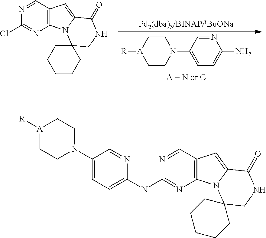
N1=CC2=C(N=C1NC1=CC=C(N3CC[A]([R])CC3)C=N1)N1C(=C2)C(=O)NCC12CCCCC2.N1=CC2=C(N=C1Cl)N1C(=C2)C(=O)NCC12CCCCC2.C1CN(C2=CC=C(N)N=C2)CC[A]1[R]
